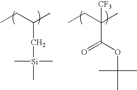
CCC(C)C[Si](C)(C)C.CCC(C)(C(OC(C)(C)C)=O)[CF3]
